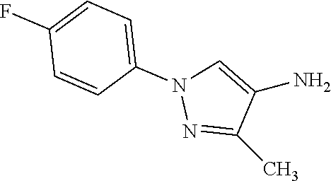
C1=C(N2N=C(C)C(N)=C2)C=CC(F)=C1
